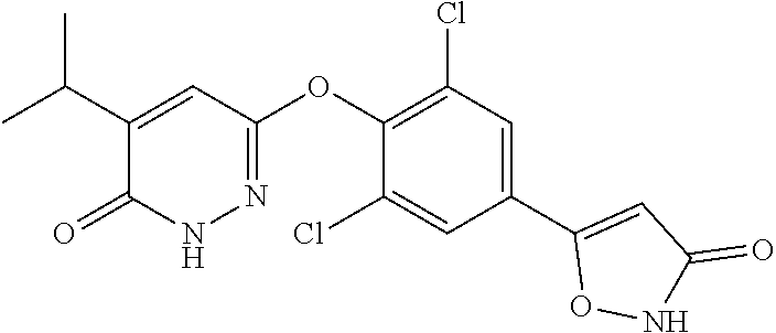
C1=C(C2=CC(=O)NO2)C=C(Cl)C(OC2=NNC(=O)C(C(C)C)=C2)=C1Cl
